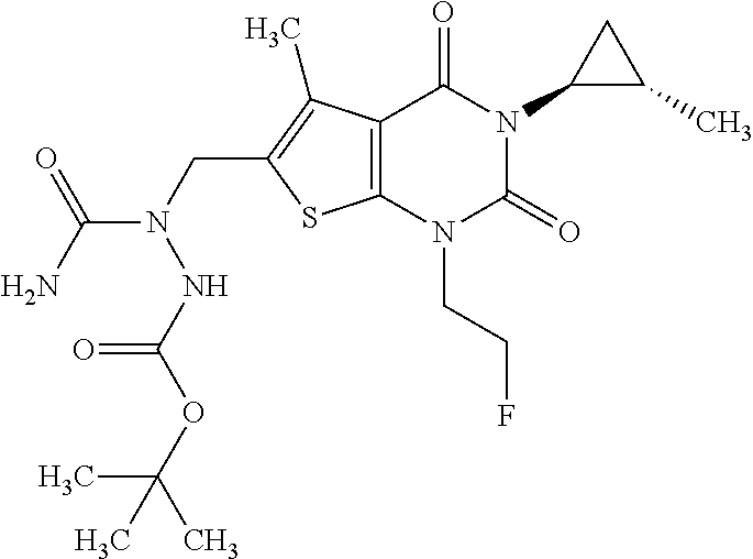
C12=C(N(CCF)C(=O)N(C3C(C)C3)C1=O)SC(CN(C(N)=O)NC(OC(C)(C)C)=O)=C2C
